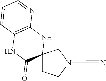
C12(CCN(C#N)C1)NC1=C(NC2=O)C=CC=N1
